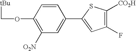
C1(OC[tBu])=C([O2N])C=C(C2=CC(F)=C([CO2H])S2)C=C1
